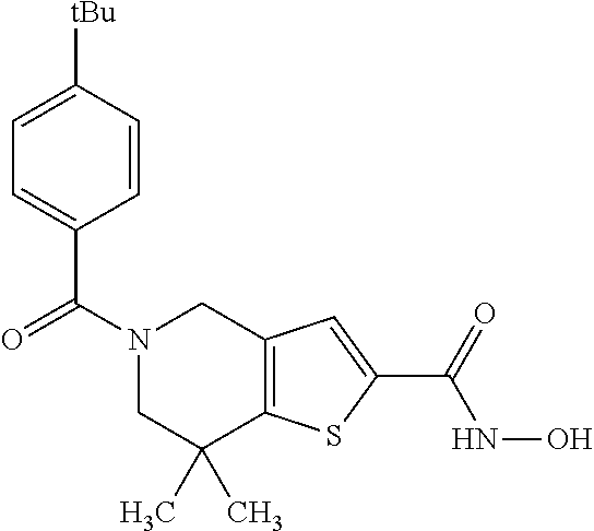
O=C(N1CC(C)(C)C2=C(C1)C=C(C(=O)NO)S2)C1=CC=C([tBu])C=C1
